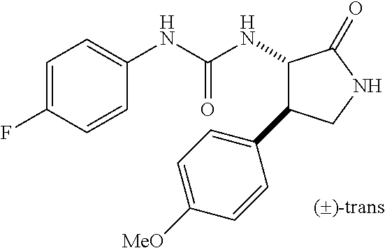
C1=C(F)C=CC(NC(NC2C(C3=CC=C([MeO])C=C3)CNC2=O)=O)=C1
